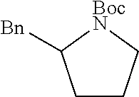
C1CC[BocN]C1[Bn]
